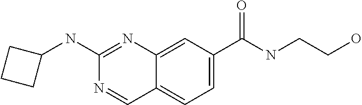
C1(NC2=NC3=CC(C(NCCO)=O)=CC=C3C=N2)CCC1
